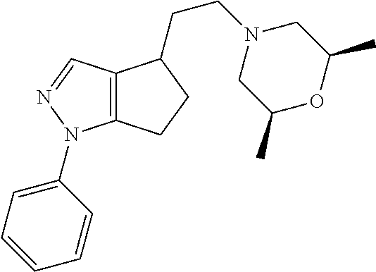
C12=C(C=NN1C1=CC=CC=C1)C(CCN1CC(C)OC(C)C1)CC2
